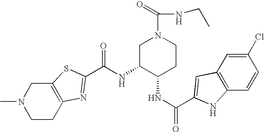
C12=C(CCN(C)C1)N=C(C(NC1C(NC(=O)C3=CC4=C(C=CC(Cl)=C4)N3)CCN(C(=O)NCC)C1)=O)S2
